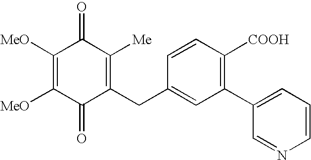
C1([MeO])=C([MeO])C(=O)C(CC2=CC(C3=CC=CN=C3)=C([COOH])C=C2)=C([Me])C1=O
